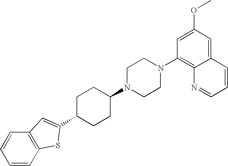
C1=CC2=C(C=C1)C=C(C1CCC(N3CCN(C4=C5C(=CC(OC)=C4)C=CC=N5)CC3)CC1)S2
